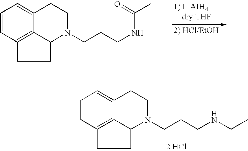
C1=CC2=C3C(=C1)CCN(CCCNC(=O)C)C3CC2.C1=CC2=C3C(=C1)CCN(CCCNCC)C3CC2.[2 HCl]
